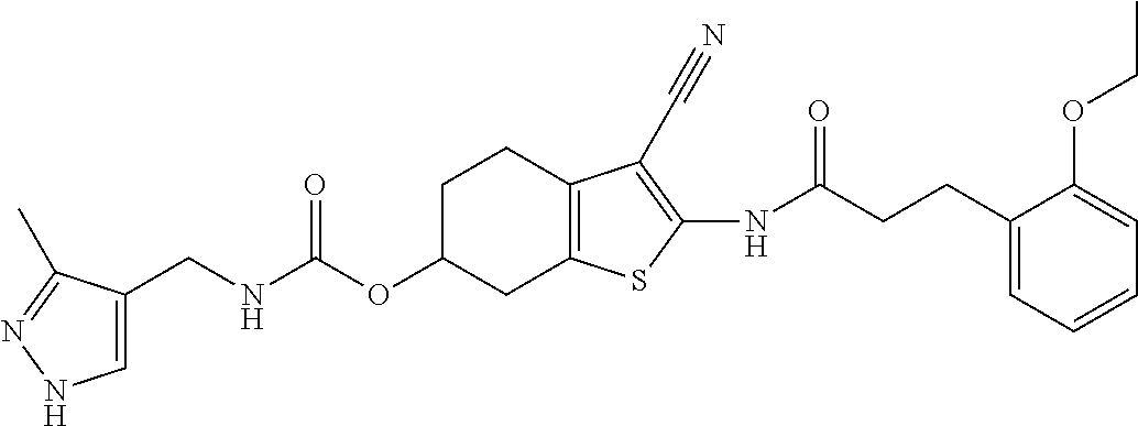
C(NC(OC1CC2=C(CC1)C(C#N)=C(NC(CCC1=CC=CC=C1OCC)=O)S2)=O)C1=CNN=C1C
